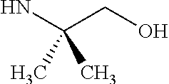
C(CO)(N)(C)C
